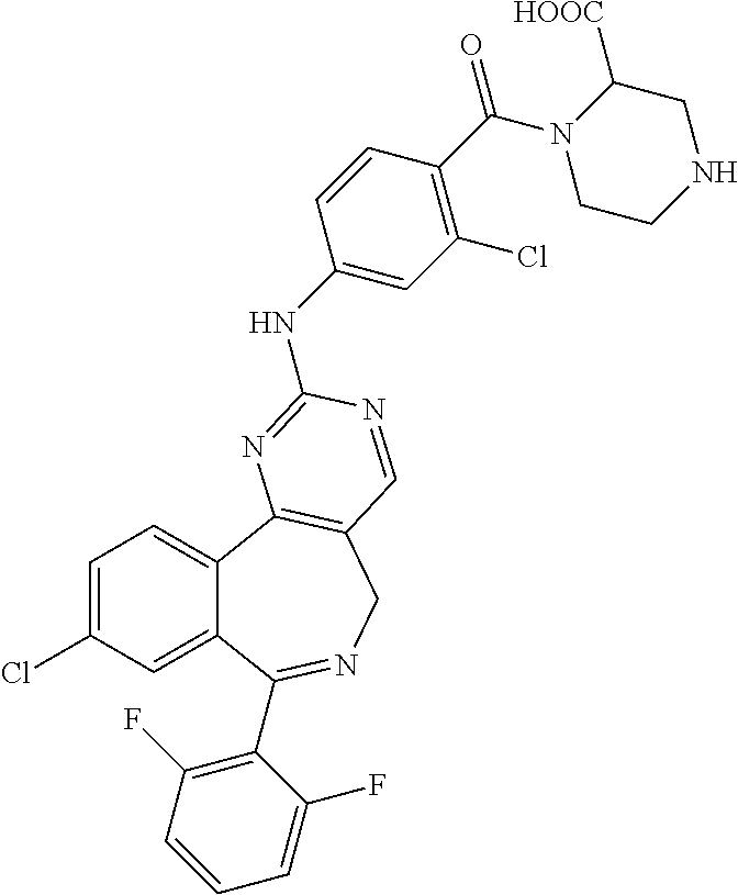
C1=C(Cl)C=C2C(=C1)C1=C(CN=C2C2=C(F)C=CC=C2F)C=NC(NC2=CC(Cl)=C(C(=O)N3CCNCC3[HOOC])C=C2)=N1
